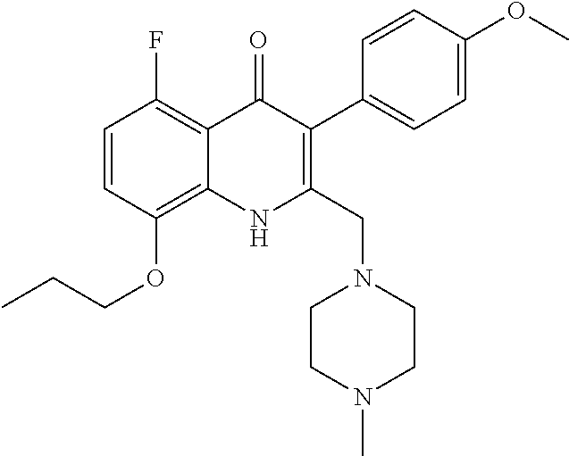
CCCOC1=C2C(=C(F)C=C1)C(=O)C(C1=CC=C(OC)C=C1)=C(CN1CCN(C)CC1)N2
